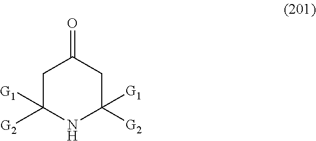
C1C([G1])([G2])NC([G1])([G2])CC1=O
